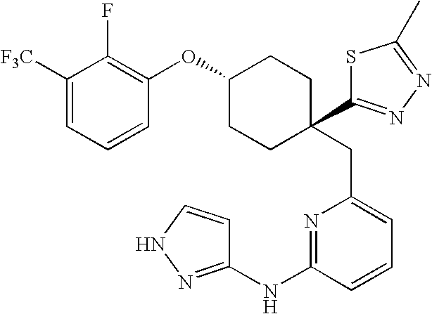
C1([F3C])=CC=CC(OC2CCC(C3=NN=C(C)S3)(CC3=CC=CC(NC4=NNC=C4)=N3)CC2)=C1F
